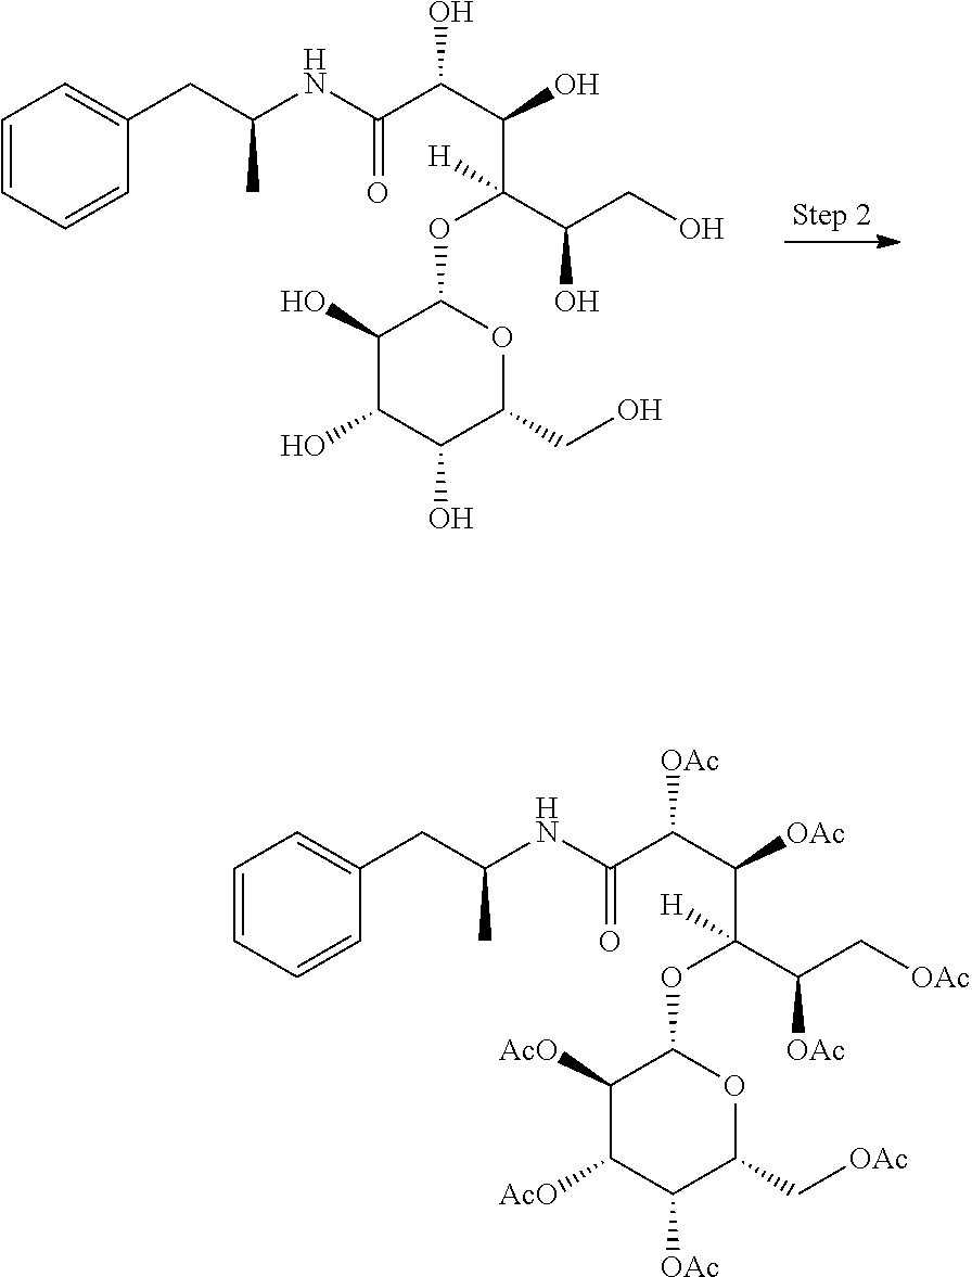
C(=O)(C(C(C(OC1C(O)C(O)C(O)C(CO)O1)(C(CO)O)[H])O)O)NC(CC1=CC=CC=C1)C.C(=O)(C(C(C(OC1C([AcO])C([AcO])C([OAc])C(C[OAc])O1)(C(C[OAc])[OAc])[H])[OAc])[OAc])NC(CC1=CC=CC=C1)C
